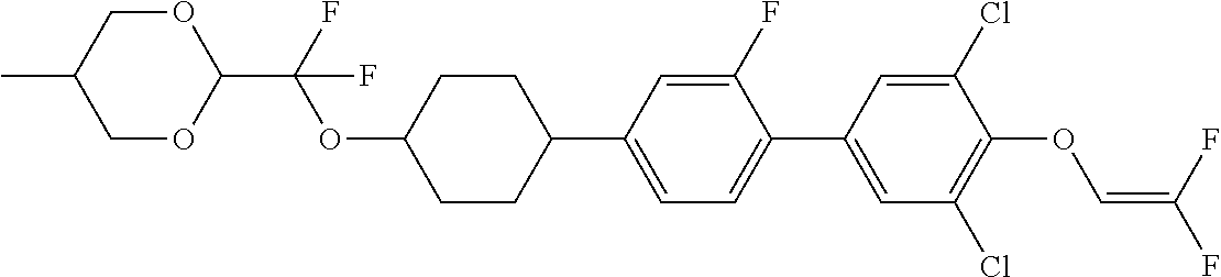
C1OC(C(OC2CCC(C3=CC=C(C4=CC(Cl)=C(OC=C(F)F)C(Cl)=C4)C(F)=C3)CC2)(F)F)OCC1C
